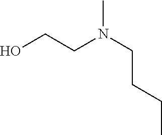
OCCN(CCCC)C
